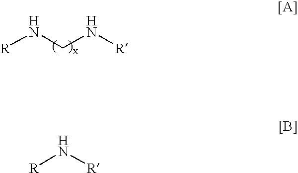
[R]NCN[R].[R]N[R]
